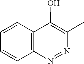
N1=NC(C)=C(O)C2=C1C=CC=C2
